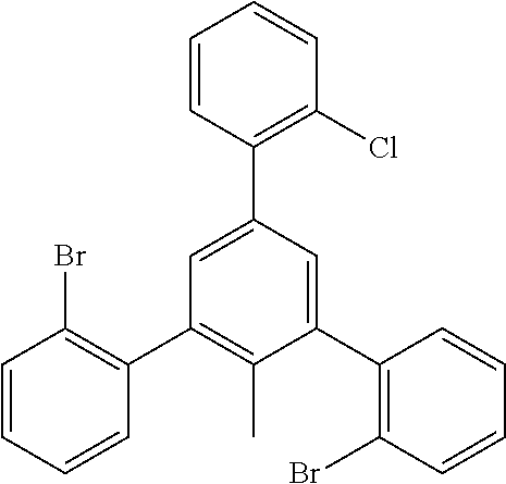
C1=CC=CC(C2=C(C)C(C3=C(Br)C=CC=C3)=CC(C3=C(Cl)C=CC=C3)=C2)=C1Br
